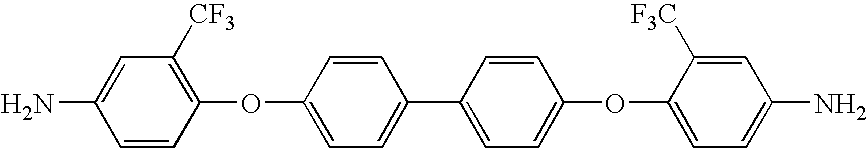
C1=C(N)C=CC(OC2=CC=C(C3=CC=C(OC4=CC=C(N)C=C4[F3C])C=C3)C=C2)=C1[CF3]
